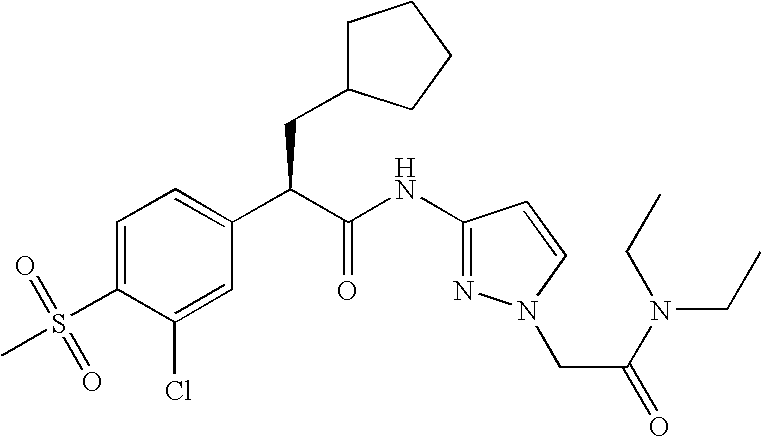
C1=C(S(=O)(C)=O)C(Cl)=CC(C(C(NC2=NN(CC(=O)N(CC)CC)C=C2)=O)CC2CCCC2)=C1
